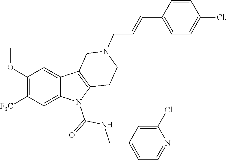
C1(OC)=C([F3C])C=C2C(=C1)C1=C(N2C(=O)NCC2=CC=NC(Cl)=C2)CCN(CC=CC2=CC=C(Cl)C=C2)C1
